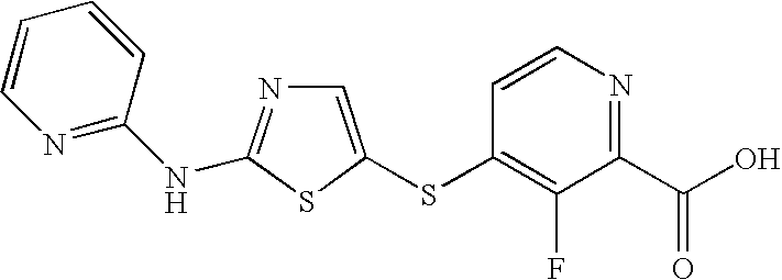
C1(C(O)=O)=NC=CC(SC2=CN=C(NC3=NC=CC=C3)S2)=C1F
